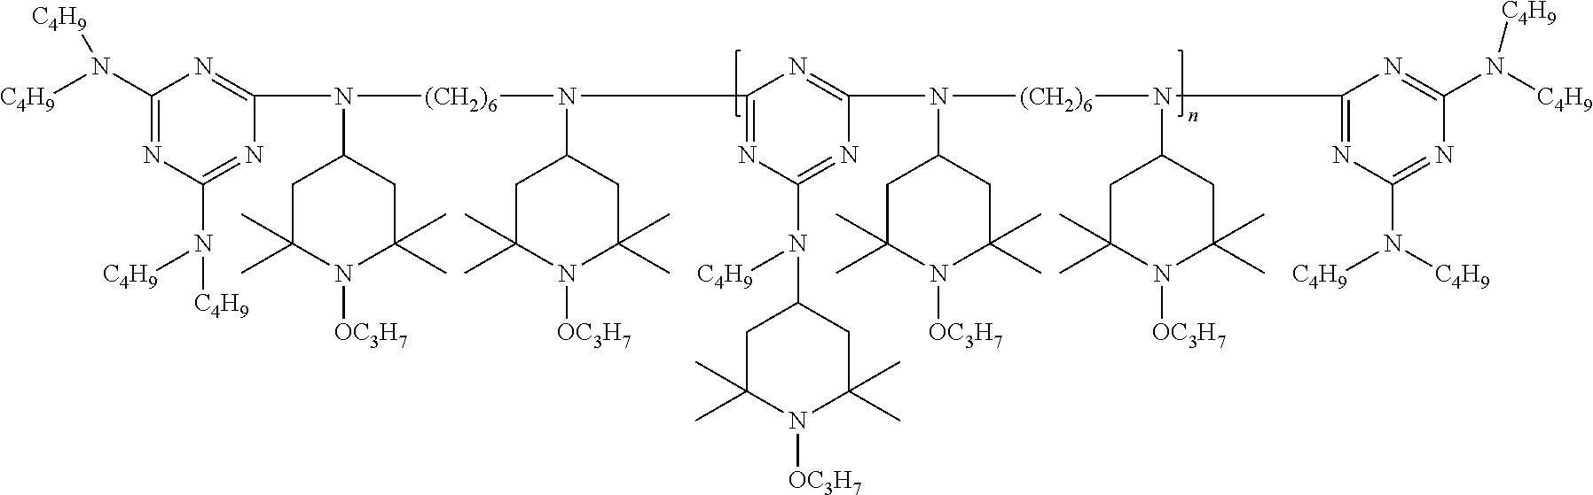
C1(N([C4H9])[C4H9])=NC(N([C4H9])[C4H9])=NC(N([(CH2)6]N(C2CC(C)(C)N([OC3H7])C(C)(C)C2)C2=NC(N([C4H9])C3CC(C)(C)N([OC3H7])C(C)(C)C3)=NC(N([(CH2)6]N(C3CC(C)(C)N([OC3H7])C(C)(C)C3)C3=NC(N([C4H9])[C4H9])=NC(N([C4H9])[C4H9])=N3)C3CC(C)(C)N([OC3H7])C(C)(C)C3)=N2)C2CC(C)(C)N([OC3H7])C(C)(C)C2)=N1
